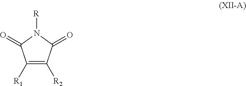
C1([R1])=C([R2])C(=O)N([R])C1=O
